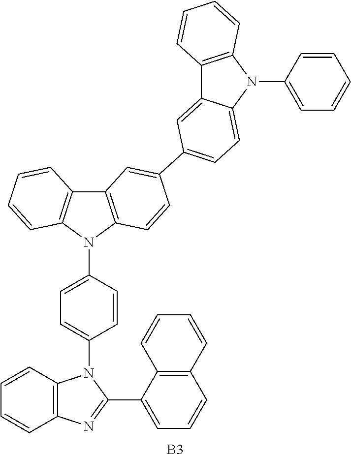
C12=C(N(C3=CC=CC=C3)C3=CC=C(C4=CC5=C(C=C4)N(C4=CC=C(N6C(C7=CC=CC8=C7C=CC=C8)=NC7=C6C=CC=C7)C=C4)C4=C5C=CC=C4)C=C13)C=CC=C2.[B3]
